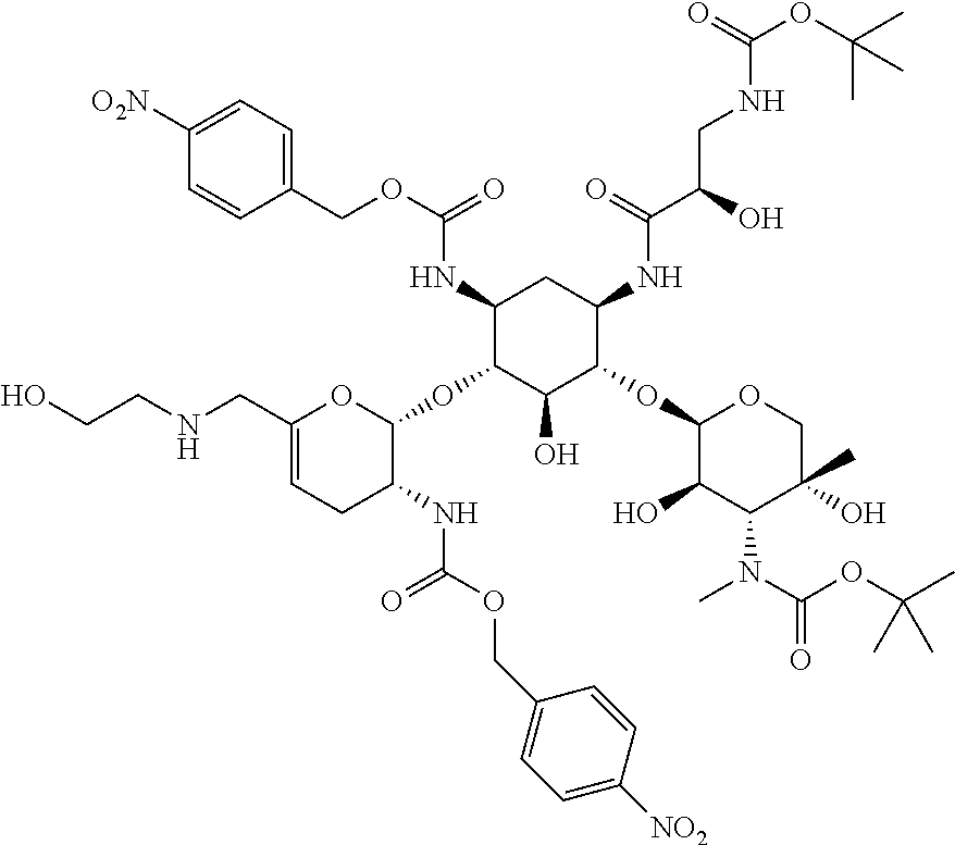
C1(NC(OCC2=CC=C([O2N])C=C2)=O)C(OC2OC(CNCCO)=CCC2NC(OCC2=CC=C([NO2])C=C2)=O)C(O)C(OC2C(O)C(N(C(OC(C)(C)C)=O)C)C(C)(O)CO2)C(NC(C(O)CNC(OC(C)(C)C)=O)=O)C1
